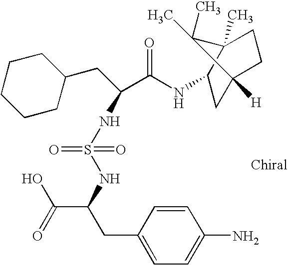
C(CC1=CC=C(N)C=C1)(NS(=O)(=O)NC(C(NC1CC2([H])CCC1(C)C2(C)C)=O)CC1CCCCC1)C(=O)O
